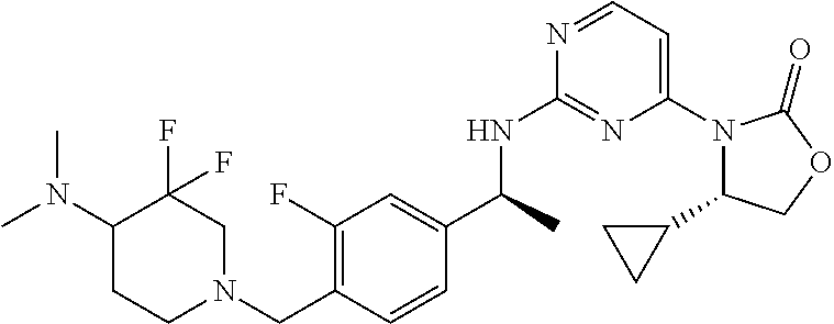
C1(C2CC2)N(C2=CC=NC(NC(C3=CC(F)=C(CN4CC(F)(F)C(N(C)C)CC4)C=C3)C)=N2)C(=O)OC1
